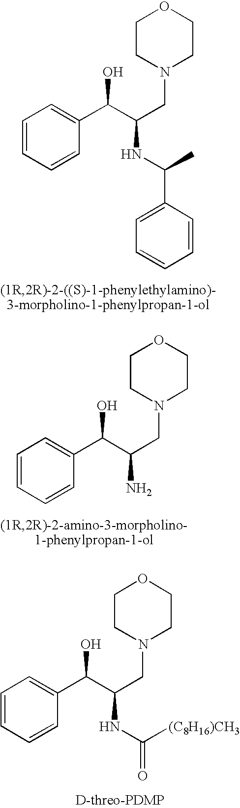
C1CN(CC(C(C2=CC=CC=C2)O)N)CCO1.C1CN(CC(C(C2=CC=CC=C2)O)NC(=O)[(C8H16)CH3])CCO1.C1CN(CC(C(C2=CC=CC=C2)O)NC(C2=CC=CC=C2)C)CCO1
